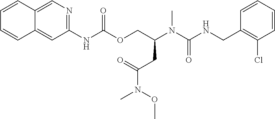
C1=CC(CNC(N(C(COC(NC2=NC=C3C(=C2)C=CC=C3)=O)CC(N(OC)C)=O)C)=O)=C(Cl)C=C1
